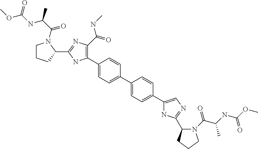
C1(C2=C(C(=O)NC)N=C(C3CCCN3C(C(NC(OC)=O)C)=O)N2)=CC=C(C2=CC=C(C3=CN=C(C4N(C(=O)C(C)NC(OC)=O)CCC4)N3)C=C2)C=C1
